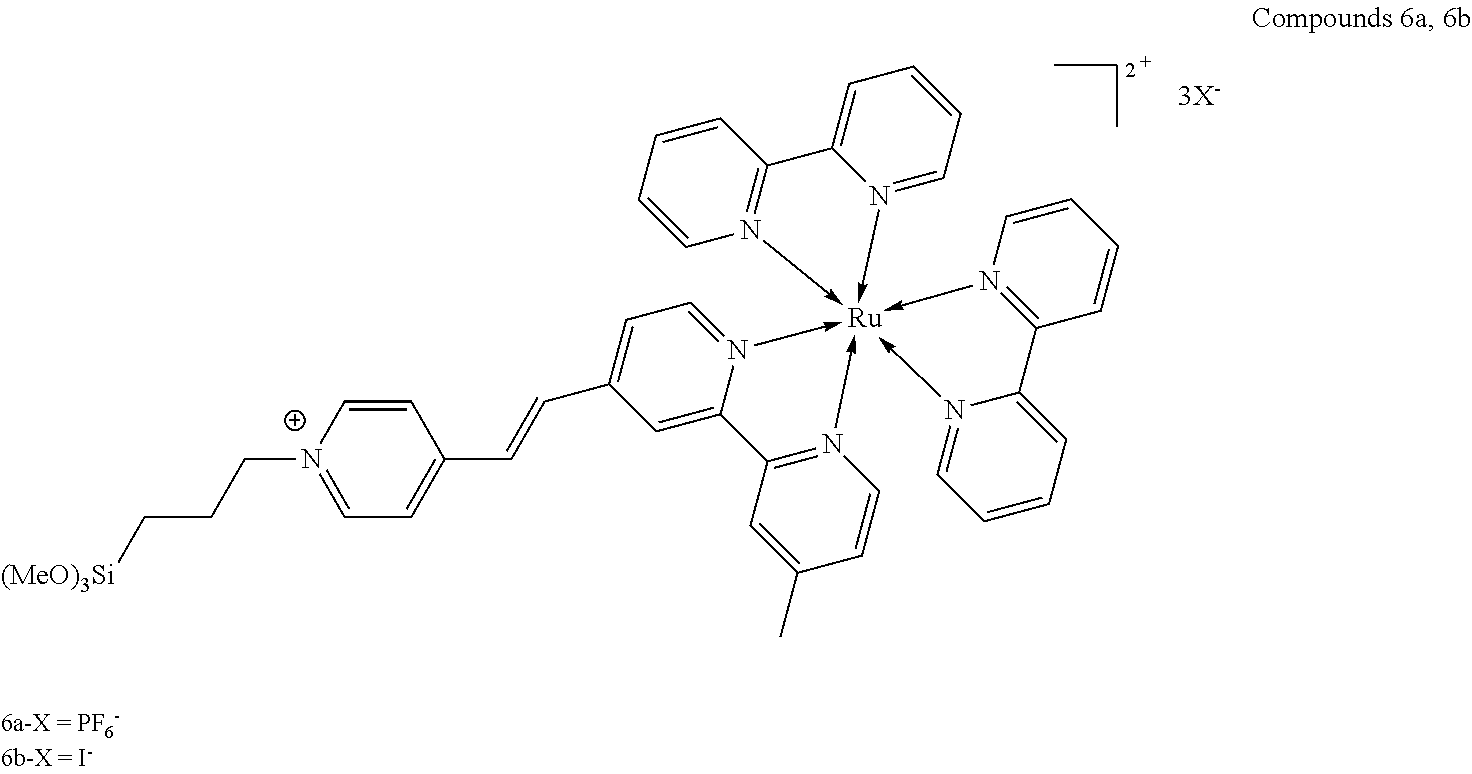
C1=C[N+](CCC[(MeO)3Si])=CC=C1C=CC1=CC=N2->[Ru]34(-N5=C(C2=C1)C=C(C)C=C5)(-N1=C(C=CC=C1)C1=CC=CC=N->31)-N1=C(C=CC=C1)C1=CC=CC=N->41
